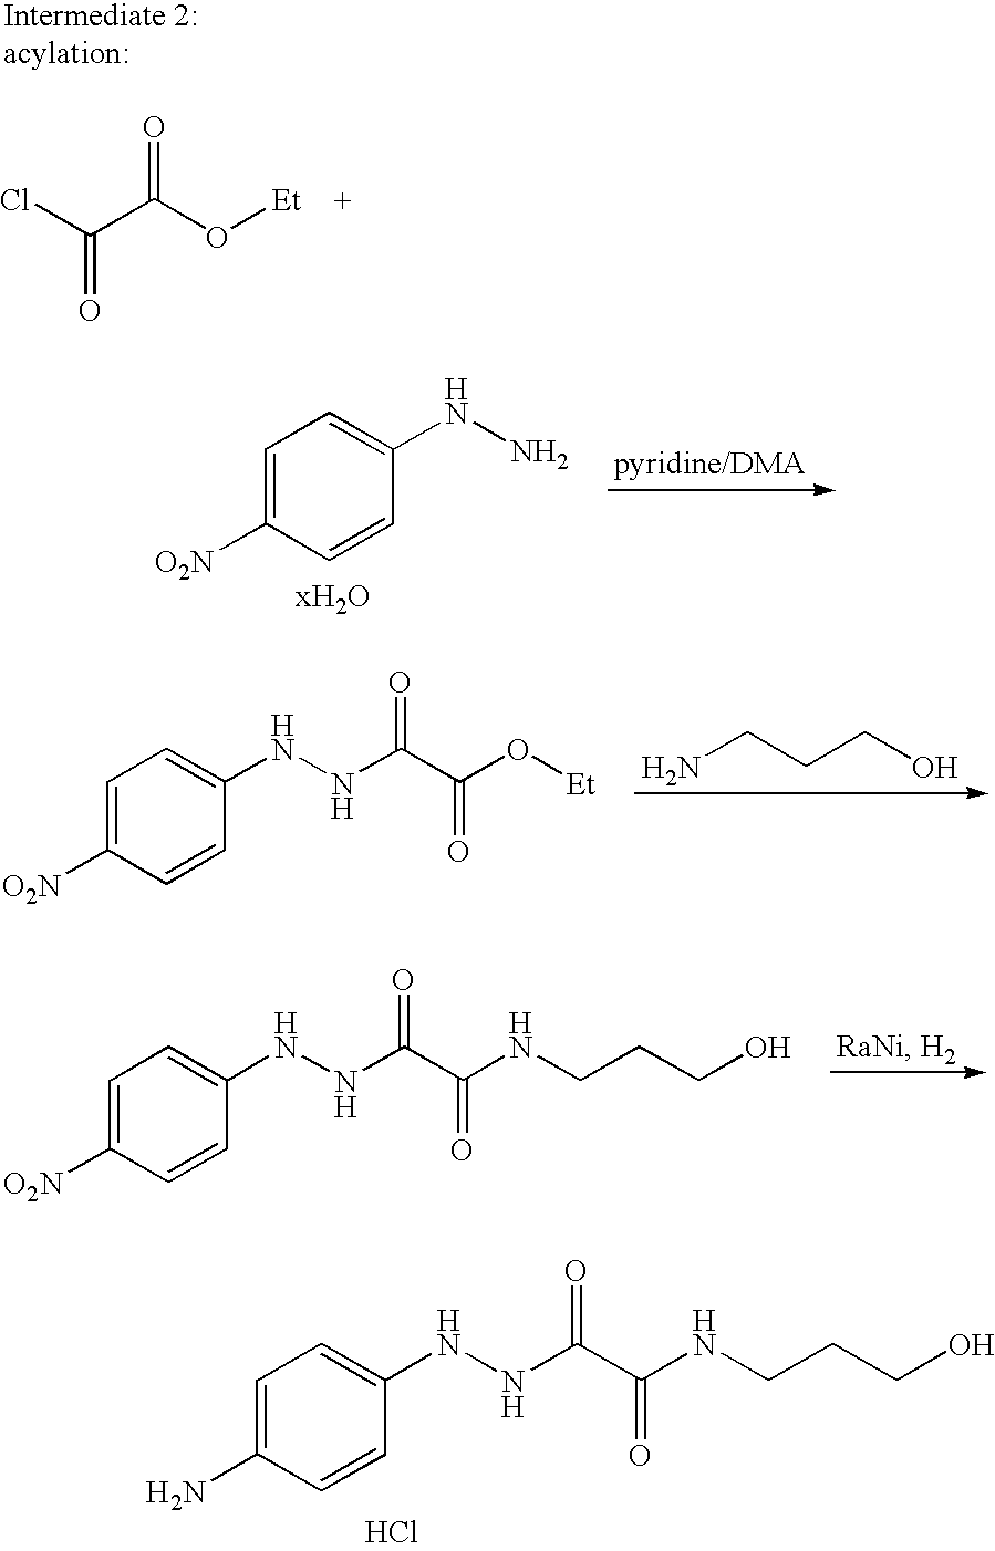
C1=C([O2N])C=CC(NN)=C1.C1=C([O2N])C=CC(NNC(C(O[Et])=O)=O)=C1.NCCCO.C1=C([O2N])C=CC(NNC(C(NCCCO)=O)=O)=C1.C1=C(N)C=CC(NNC(C(NCCCO)=O)=O)=C1.Cl.ClC(C(O[Et])=O)=O
